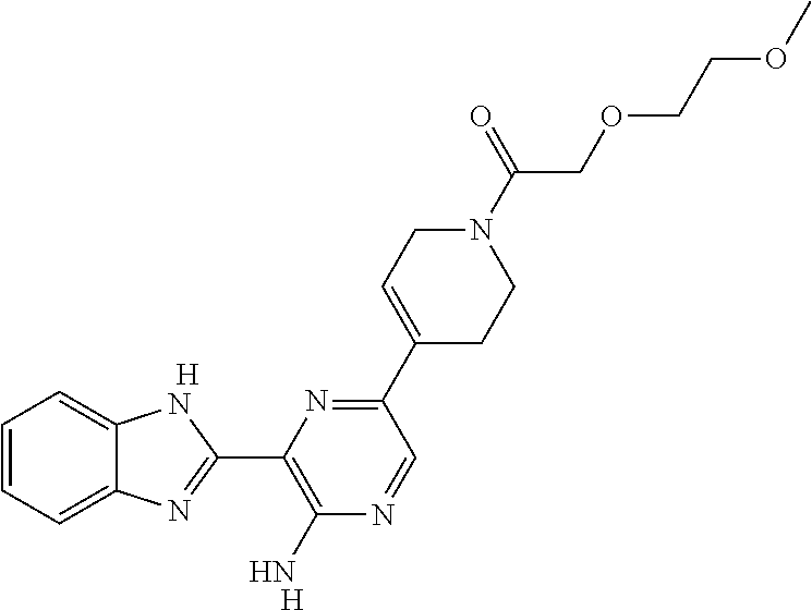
C1=CC=C2C(=C1)NC(C1=C(N)N=CC(C3=CCN(C(COCCOC)=O)CC3)=N1)=N2.[H].[H]
